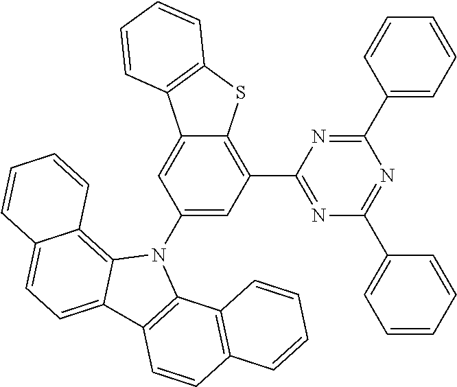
C1(C2=CC=CC=C2)=NC(C2=C3C(=CC(N4C5=C6C(=CC=C5C5=C4C4=C(C=C5)C=CC=C4)C=CC=C6)=C2)C2=C(S3)C=CC=C2)=NC(C2=CC=CC=C2)=N1
